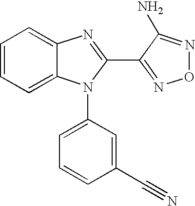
C1=CC=C2C(=C1)N=C(C1=NON=C1N)N2C1=CC=CC(C#N)=C1
